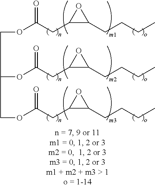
C(OC(CC1C(CCCC)O1)=O)C(OC(CC1C(CCCC)O1)=O)COC(CC1C(CCCC)O1)=O
